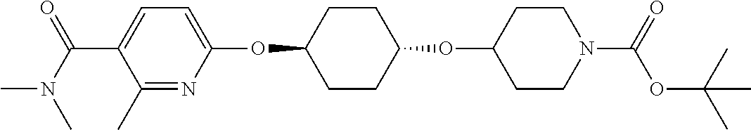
C1(C)=NC(OC2CCC(OC3CCN(C(=O)OC(C)(C)C)CC3)CC2)=CC=C1C(N(C)C)=O
